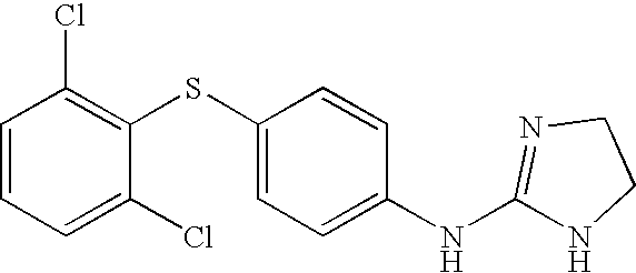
C1=CC=C(Cl)C(SC2=CC=C(NC3=NCCN3)C=C2)=C1Cl
